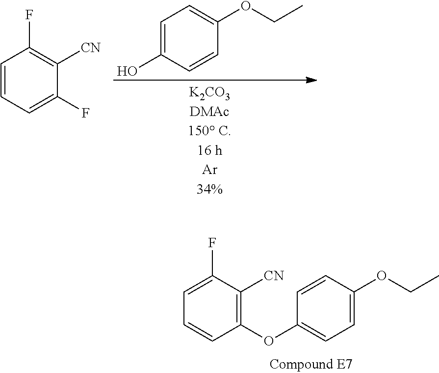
C1(F)=CC=CC(F)=C1[CN].C1=C(O)C=CC(OCC)=C1.C1(OC2=CC=C(OCC)C=C2)=C([CN])C(F)=CC=C1
